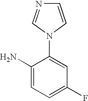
C1=CN(C2=CC(F)=CC=C2N)C=N1
